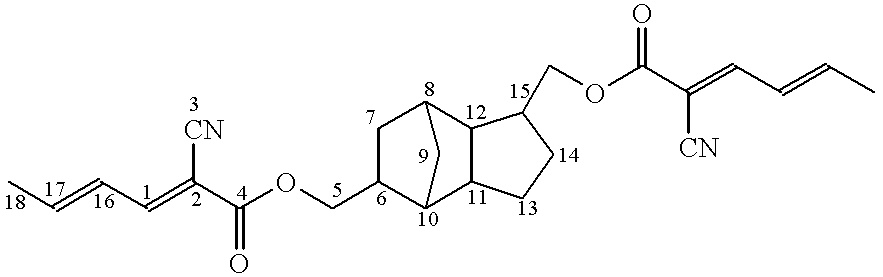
CC=CC=C([CN])C(=O)OCC1C2C3C(C(C1)C2)C(COC(C([CN])=CC=CC)=O)CC3
